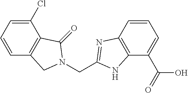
N1(CC2=NC3=C(N2)C(C(O)=O)=CC=C3)C(=O)C2=C(C1)C=CC=C2Cl
